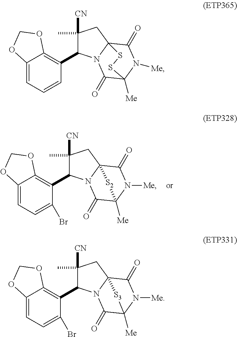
C1([CN])(C)C(C2=C3C(=CC=C2Br)OCO3)N2C3(C1)C(=O)N([Me])C([Me])(C2=O)[S2]3.C1([CN])(C)C(C2=C3C(=CC=C2)OCO3)N2C3(C1)C(=O)N([Me])C([Me])(C2=O)SS3.C1([CN])(C)C(C2=C3C(=CC=C2Br)OCO3)N2C3(C1)C(=O)N([Me])C([Me])(C2=O)[S3]3
